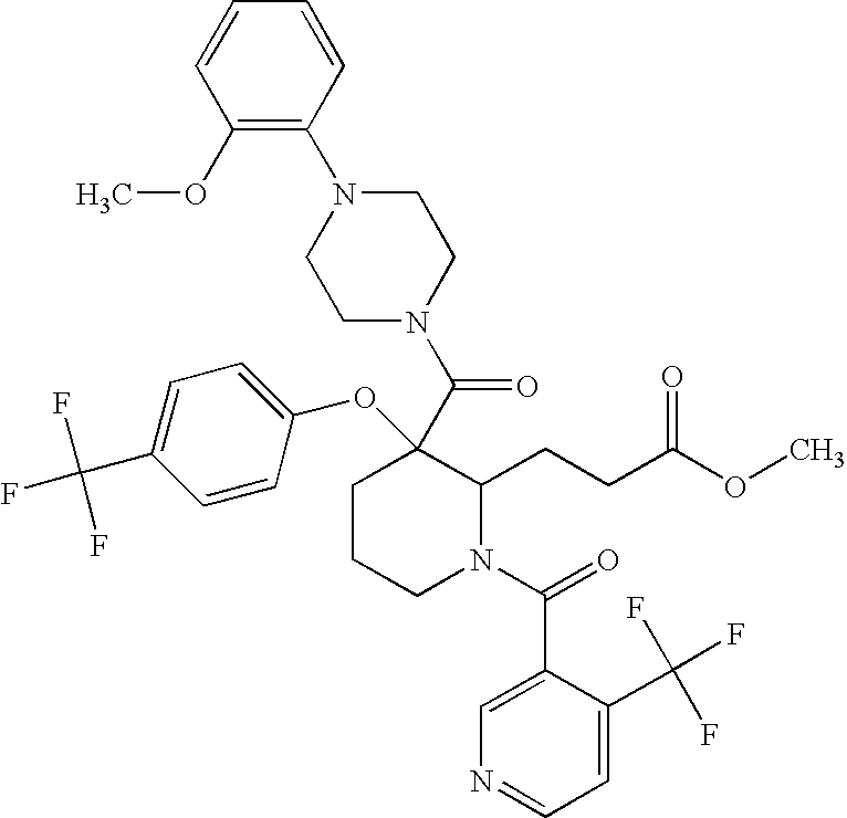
C1CCN(C(=O)C2=CN=CC=C2C(F)(F)F)C(CCC(=O)OC)C1(C(=O)N1CCN(C2=C(OC)C=CC=C2)CC1)OC1=CC=C(C(F)(F)F)C=C1
